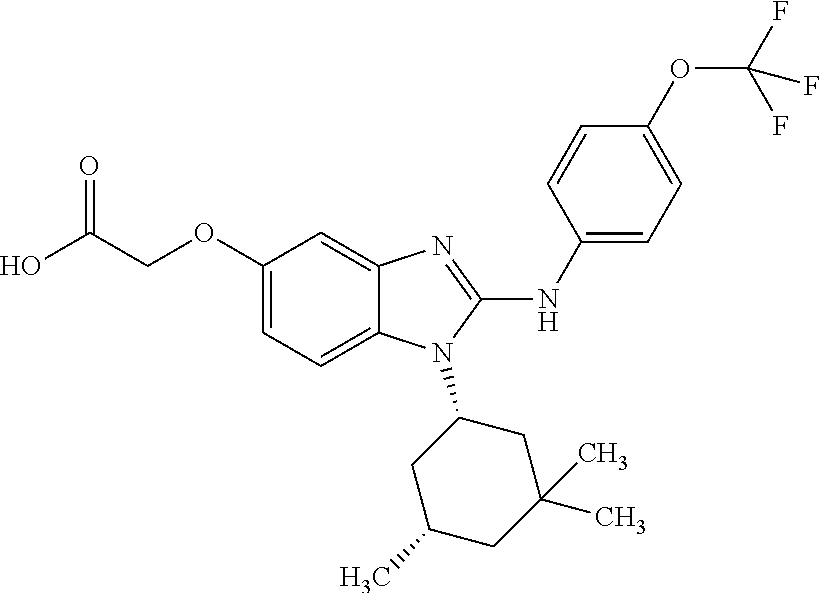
C(COC1=CC=C2C(=C1)N=C(NC1=CC=C(OC(F)(F)F)C=C1)N2C1CC(C)CC(C)(C)C1)(O)=O
